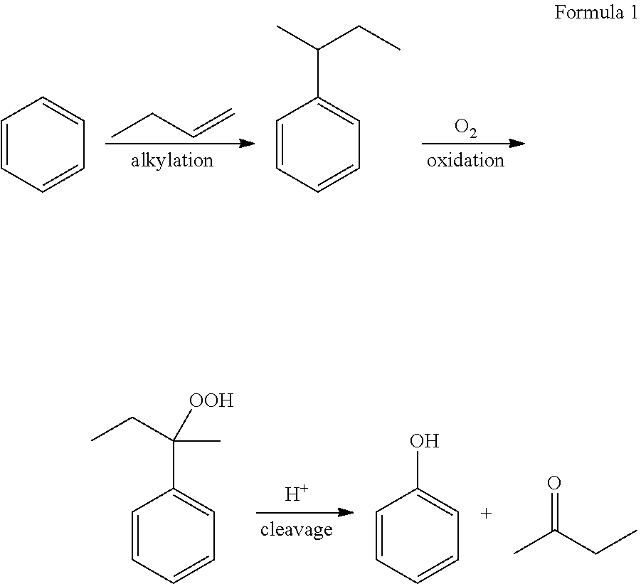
CCC=C.[O2].C1=CC=CC=C1.C1=CC=CC=C1C(C)CC.[H].C1=CC=CC=C1C(CC)([OOH])C.C1=CC=CC=C1O.O=C(CC)C
